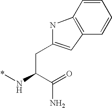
C1=CC2=C(C=C1)C=C(CC(C(=O)N)N*)N2
